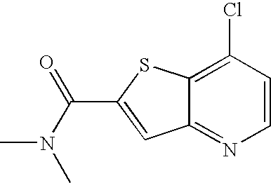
C12=NC=CC(Cl)=C1SC(C(N(C)C)=O)=C2
